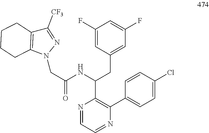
N1(CC(=O)NC(CC2=CC(F)=CC(F)=C2)C2=C(C3=CC=C(Cl)C=C3)N=CC=N2)N=C([CF3])C2=C1CCCC2
